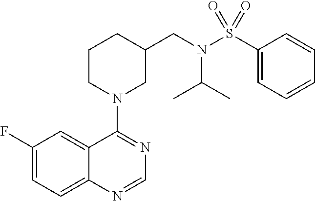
C1(F)=CC=C2C(=C1)C(N1CC(CN(S(C3=CC=CC=C3)(=O)=O)C(C)C)CCC1)=NC=N2
